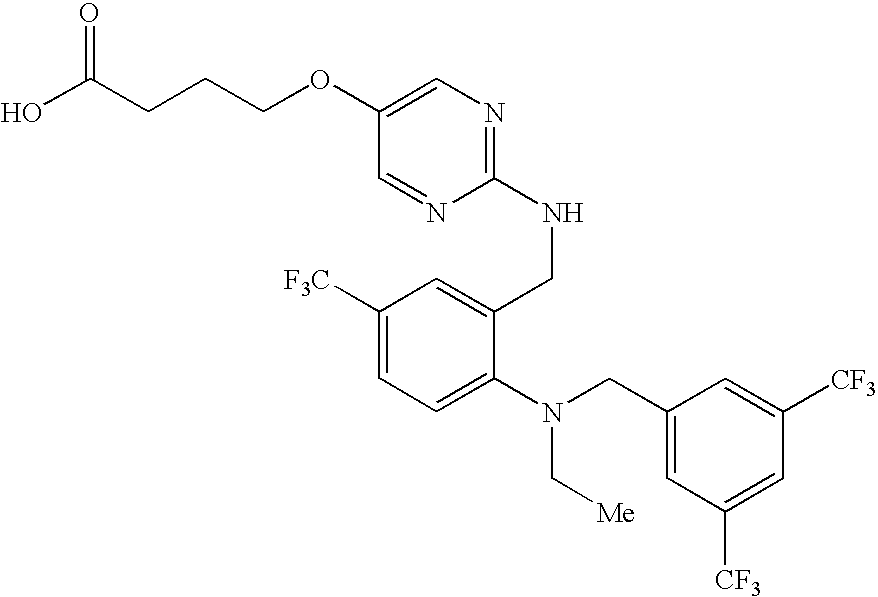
OC(CCCOC1=CN=C(NCC2=CC([F3C])=CC=C2N(CC2=CC([CF3])=CC([CF3])=C2)C[Me])N=C1)=O
